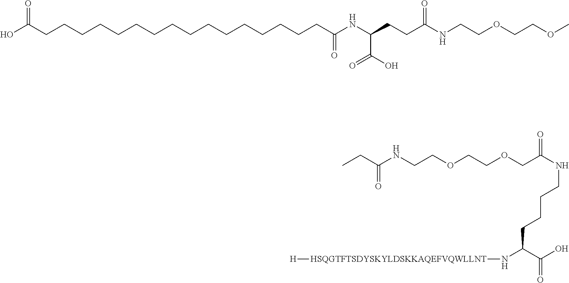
OC(CCCCCCCCCCCCCCCCC(NC(CCC(NCCOCCOC)=O)C(O)=O)=O)=O.C(C(NCCOCCOCC(NCCCCC(C(=O)O)N[HSQGTFTSDYSKYLDSKKAQEFVQWLLNT][H])=O)=O)C
